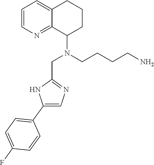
N(C1CCCC2=CC=CN=C12)(CCCCN)CC1=NC=C(C2=CC=C(F)C=C2)N1
